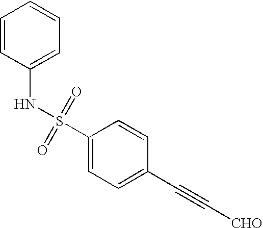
C1=CC(NS(C2=CC=C(C#C[CHO])C=C2)(=O)=O)=CC=C1
